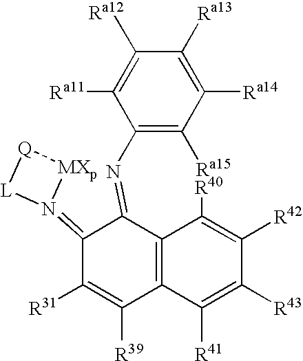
C1(N=C2C(=N3[MXp][Q][L]3)C([R31])=C([R39])C3=C2C([R40])=C([R42])C([R43])=C3[R41])=C([Ra15])C([Ra14])=C([Ra13])C([Ra12])=C1[Ra11]
